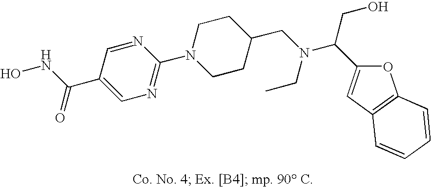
O1C(C(CO)N(CC2CCN(C3=NC=C(C(NO)=O)C=N3)CC2)CC)=CC2=C1C=CC=C2
